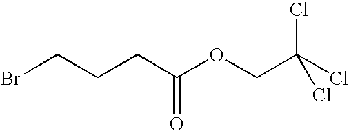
BrCCCC(OCC(Cl)(Cl)Cl)=O
